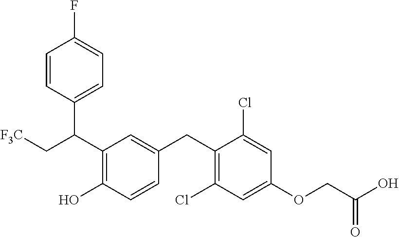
C(C1=C(O)C=CC(CC2=C(Cl)C=C(OCC(O)=O)C=C2Cl)=C1)(C1=CC=C(F)C=C1)C[F3C]
